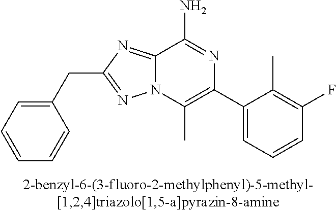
C1(CC2=NN3C(=N2)C(N)=NC(C2=CC=CC(F)=C2C)=C3C)=CC=CC=C1
